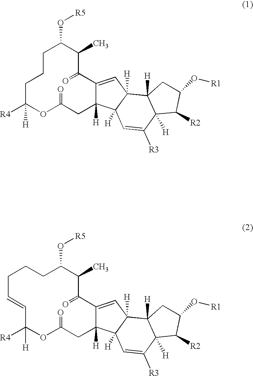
C1CCC([R4])([H])OC(=O)CC2([H])C(=CC3([H])C2([H])C=C([R3])C2([H])C3([H])CC(O[R1])C2[R2])C(=O)C(C)C1O[R5].C1C(O[R5])C(C)C(=O)C2=CC3([H])C([H])(C2([H])CC(=O)OC([R4])([H])C=CCC1)C=C([R3])C1([H])C3([H])CC(O[R1])C1[R2]
